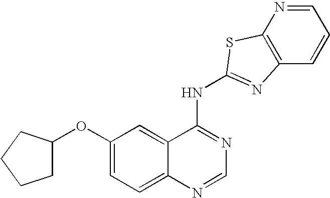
C1(OC2=CC=C3C(=C2)C(NC2=NC4=C(N=CC=C4)S2)=NC=N3)CCCC1
